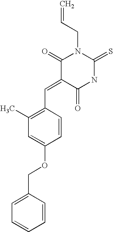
C=CCN1C(=O)C(=CC2=C(C)C=C(OCC3=CC=CC=C3)C=C2)C(=O)NC1=S
